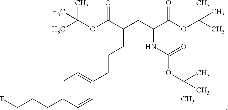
C1=C(CCCF)C=CC(CCCC(CC(C(OC(C)(C)C)=O)NC(OC(C)(C)C)=O)C(OC(C)(C)C)=O)=C1
